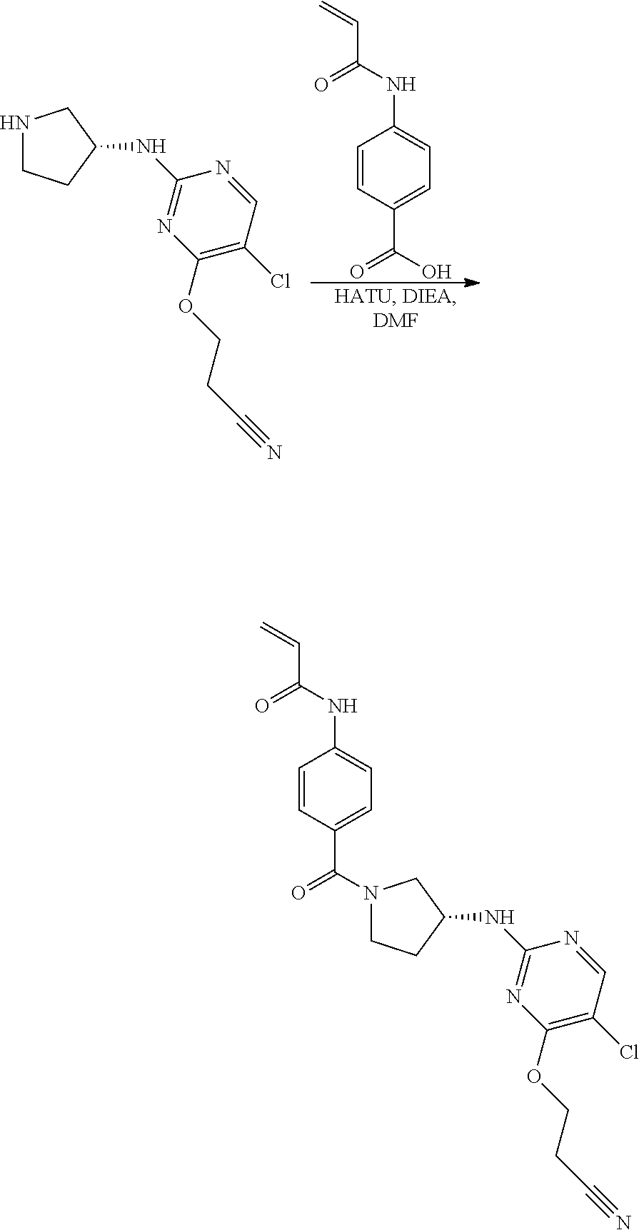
C1=CC(C(=O)O)=CC=C1NC(C=C)=O.C1(NC2CNCC2)=NC(OCCC#N)=C(Cl)C=N1.C1=CC(C(=O)N2CC(NC3=NC(OCCC#N)=C(Cl)C=N3)CC2)=CC=C1NC(C=C)=O
